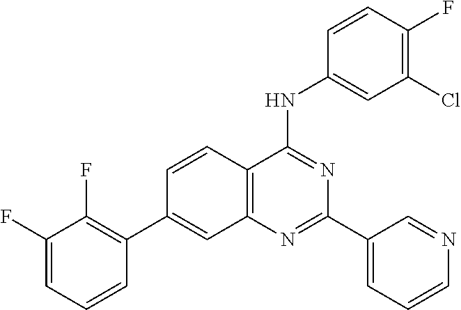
C12=C(N=C(C3=CC=CN=C3)N=C1NC1=CC(Cl)=C(F)C=C1)C=C(C1=C(F)C(F)=CC=C1)C=C2
